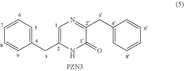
C1(CC2=CN=C(CC3=CC=CC=C3)C(=O)N2)=CC=CC=C1
